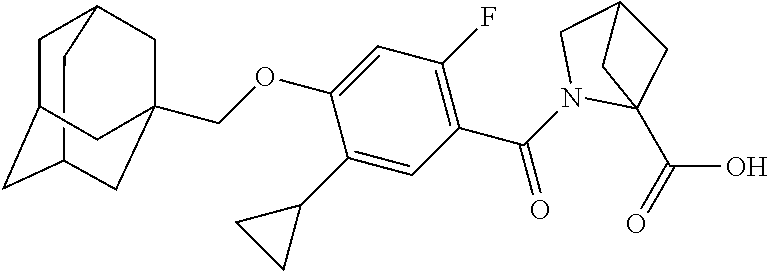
C12CC3CC(C1)CC(COC1=CC(F)=C(C(N4C5(C(=O)O)CC(C4)C5)=O)C=C1C1CC1)(C3)C2
